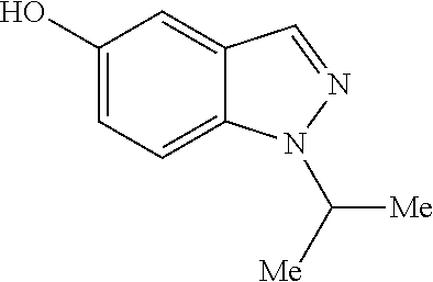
C1(O)=CC=C2C(=C1)C=NN2C([Me])[Me]
